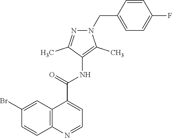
C1(Br)=CC2=C(C=C1)N=CC=C2C(NC1=C(C)N(CC2=CC=C(F)C=C2)N=C1C)=O
